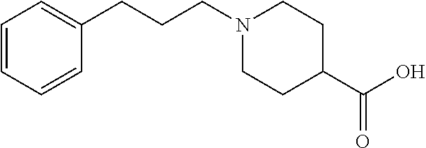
C1=CC=CC(CCCN2CCC(C(O)=O)CC2)=C1
